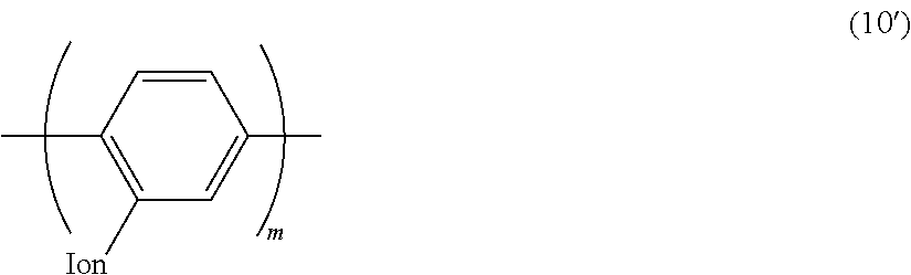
C1=CC(C)=C([Ion])C=C1C
